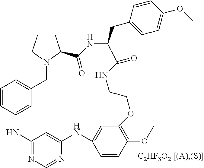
C1=CC2=CC(=C1)CN1C(CCC1)C(=O)NC(CC1=CC=C(OC)C=C1)C(=O)NCCOC1=C(OC)C=CC(=C1)NC1=CC(=NC=N1)N2
